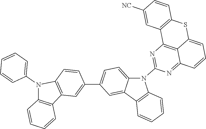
C12=CC=C(C3=CC4=C(N(C5=CC=CC=C5)C5=C4C=CC=C5)C=C3)C=C1C1=C(N2C2=NC3=C4C(=N2)C=CC=C4SC2=C3C=C([NC])C=C2)C=CC=C1
